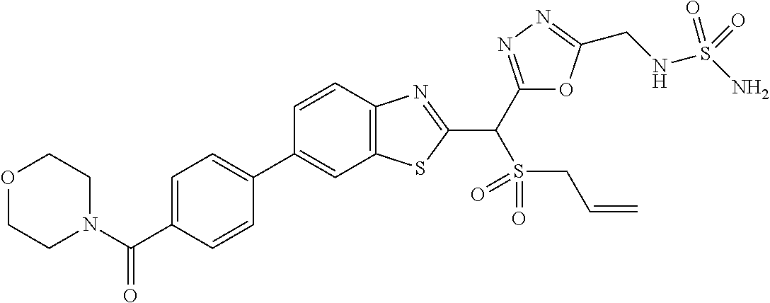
C12=C(C=CC(C3=CC=C(C(N4CCOCC4)=O)C=C3)=C1)N=C(C(S(=O)(=O)CC=C)C1=NN=C(CNS(N)(=O)=O)O1)S2
